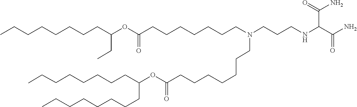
O(C(=O)CCCCCCCN(CCCNC(C(N)=O)C(=O)N)CCCCCCCC(OC(CC)CCCCCCCC)=O)C(CCCCCCCC)CCCCCCCC
